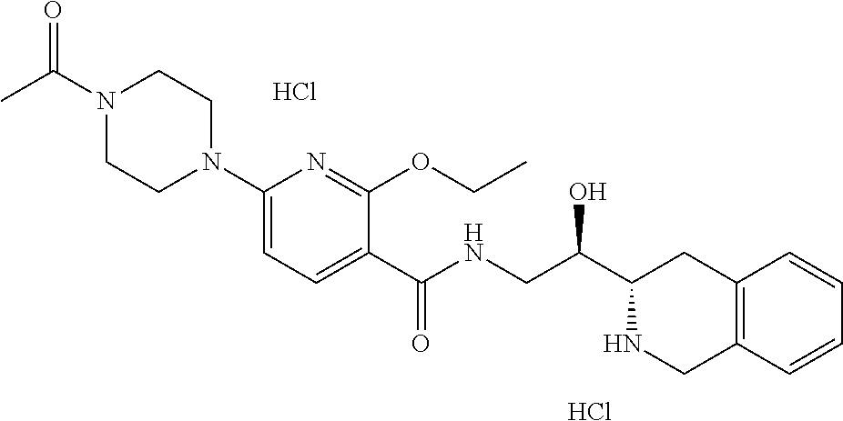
N1(C(C)=O)CCN(C2=CC=C(C(NCC(C3CC4=C(C=CC=C4)CN3)O)=O)C(OCC)=N2)CC1.Cl.Cl
